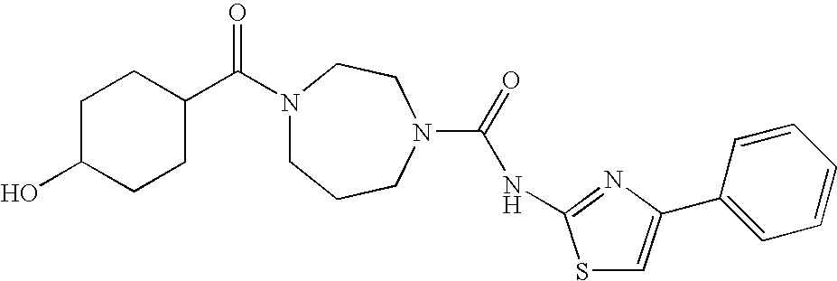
N1(C(C2CCC(O)CC2)=O)CCCN(C(=O)NC2=NC(C3=CC=CC=C3)=CS2)CC1
